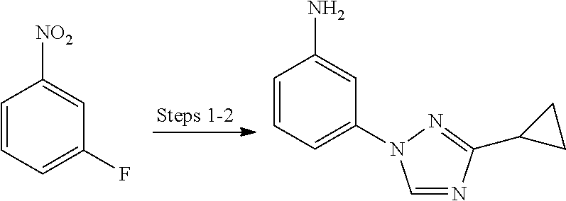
C1=CC=C(F)C=C1[NO2].C1=CC=C(N2C=NC(C3CC3)=N2)C=C1N
